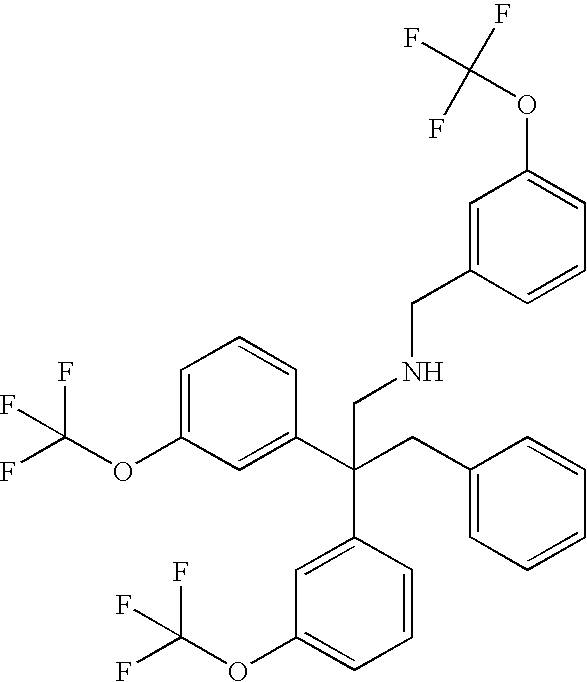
C1=C(OC(F)(F)F)C=C(C(CC2=CC=CC=C2)(C2=CC(OC(F)(F)F)=CC=C2)CNCC2=CC(OC(F)(F)F)=CC=C2)C=C1
